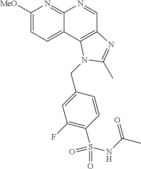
C1([MeO])=CC=C2C(=N1)N=CC1=C2N(CC2=CC(F)=C(S(NC(C)=O)(=O)=O)C=C2)C(C)=N1
